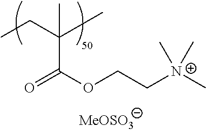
C(C)C(C)(C(=O)OCC[N+](C)(C)C)C
